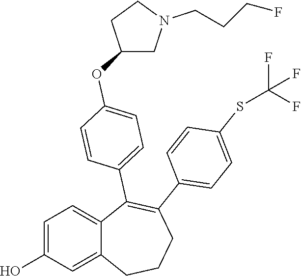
C1=C(O)C=C2C(=C1)C(C1=CC=C(OC3CN(CCCF)CC3)C=C1)=C(C1=CC=C(SC(F)(F)F)C=C1)CCC2
